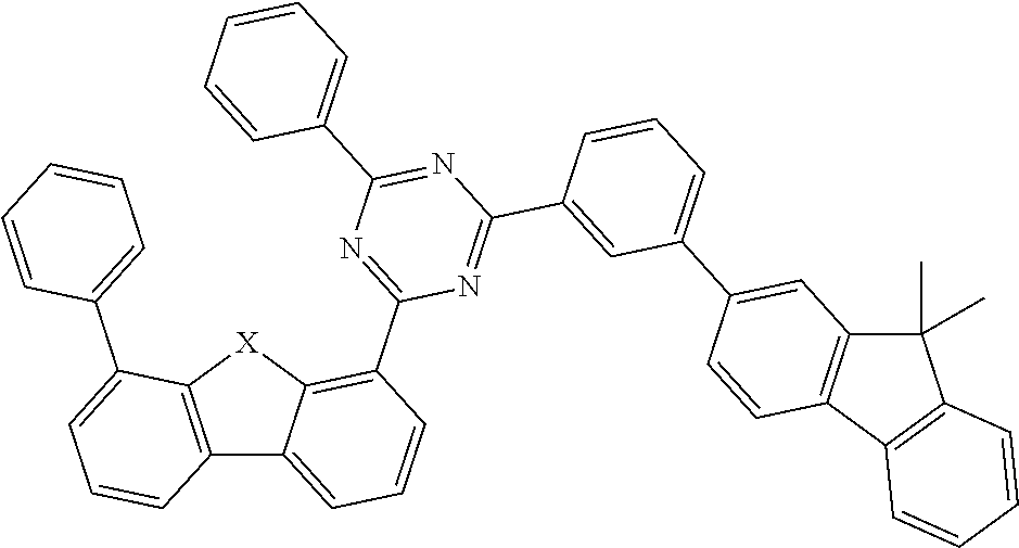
C12=C([X]C3=C(C4=NC(C5=CC=CC=C5)=NC(C5=CC(C6=CC7=C(C=C6)C6=C(C7(C)C)C=CC=C6)=CC=C5)=N4)C=CC=C13)C(C1=CC=CC=C1)=CC=C2
